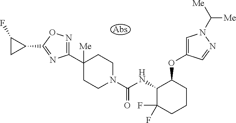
C1(C2([Me])CCN(C(NC3C(F)(F)CCCC3OC3=CN(C([Me])[Me])N=C3)=O)CC2)=NOC(C2CC2F)=N1
